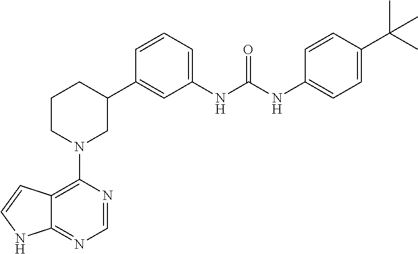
C12=C(N3CC(C4=CC(NC(NC5=CC=C(C(C)(C)C)C=C5)=O)=CC=C4)CCC3)N=CN=C1NC=C2
